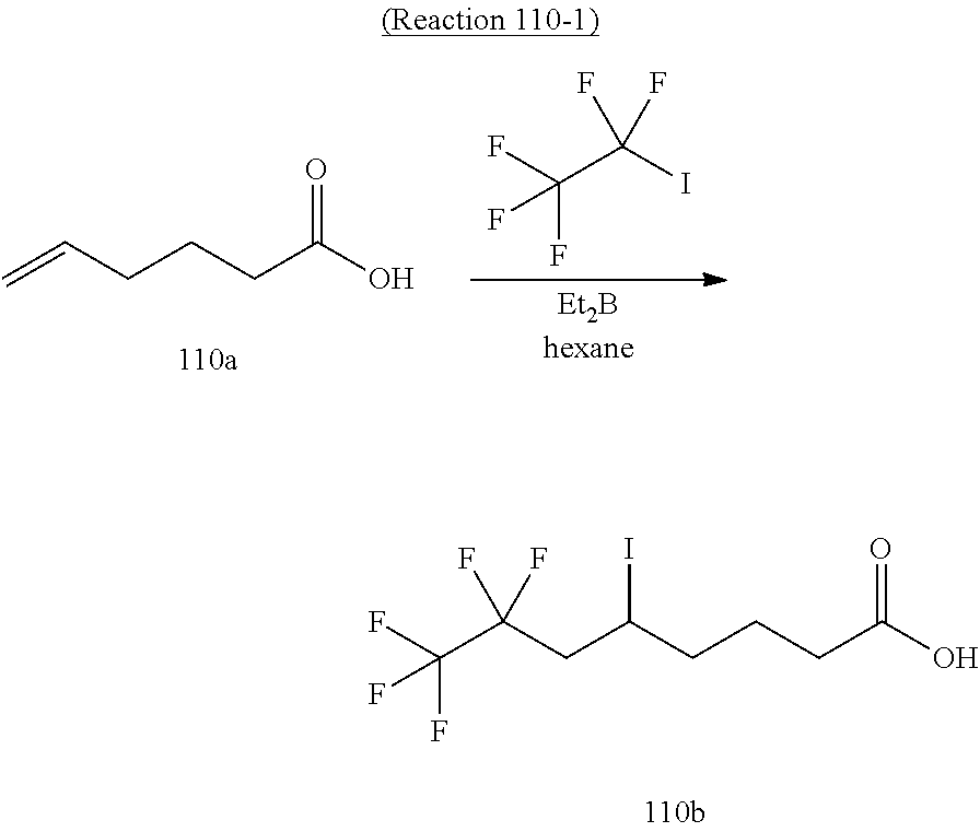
FC(C(CC(CCCC(O)=O)I)(F)F)(F)F.[Et2Bhexane].C=CCCCC(O)=O.FC(C(I)(F)F)(F)F
